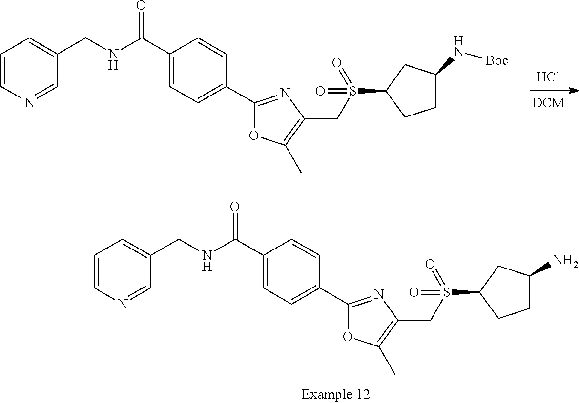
C1(C(NCC2=CC=CN=C2)=O)=CC=C(C2=NC(CS(C3CCC(N[Boc])C3)(=O)=O)=C(C)O2)C=C1.[DCM].Cl.C1(C(NCC2=CC=CN=C2)=O)=CC=C(C2=NC(CS(C3CCC(N)C3)(=O)=O)=C(C)O2)C=C1
